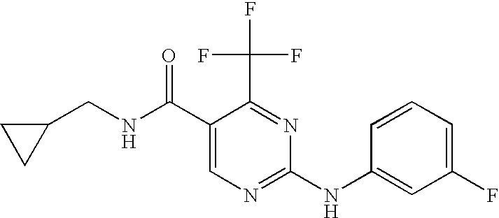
C1(CNC(C2=CN=C(NC3=CC(F)=CC=C3)N=C2C(F)(F)F)=O)CC1
